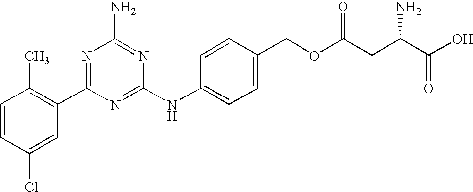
C1=CC(Cl)=CC(C2=NC(N)=NC(NC3=CC=C(COC(CC(C(O)=O)N)=O)C=C3)=N2)=C1C
